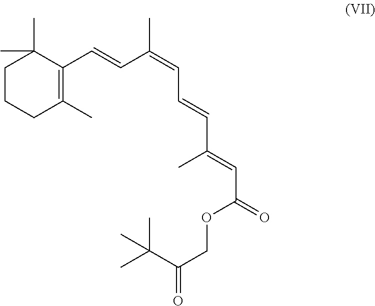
C1CCC(C)=C(C=CC(=CC=CC(=CC(=O)OCC(=O)C(C)(C)C)C)C)C1(C)C
